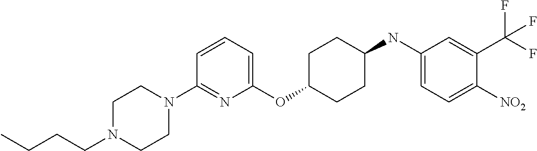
C1(OC2CCC(NC3=CC=C([NO2])C(C(F)(F)F)=C3)CC2)=CC=CC(N2CCN(CCCC)CC2)=N1
